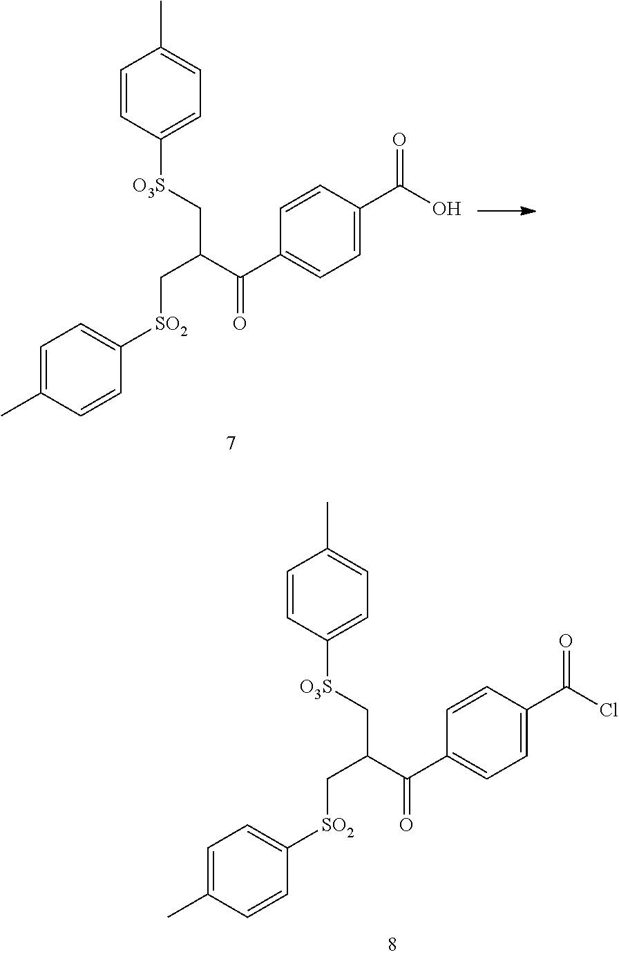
C1=CC([O3S]CC(C(=O)C2=CC=C(C(Cl)=O)C=C2)C[SO2]C2=CC=C(C)C=C2)=CC=C1C.C1=CC([O3S]CC(C(=O)C2=CC=C(C(O)=O)C=C2)C[SO2]C2=CC=C(C)C=C2)=CC=C1C
